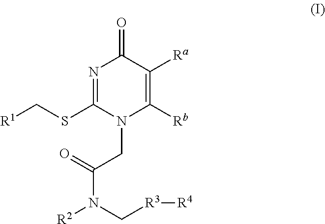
N1=C(SC[R1])N(CC(N([R2])C[R3][R4])=O)C([Rb])=C([Ra])C1=O
